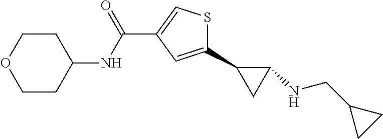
O=C(C1=CSC(C2CC2NCC2CC2)=C1)NC1CCOCC1
